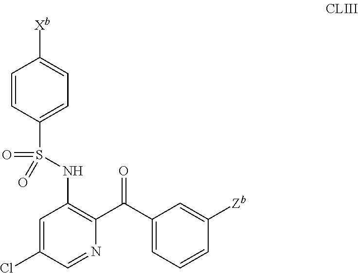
C1=C(Cl)C=NC(C(C2=CC=CC([Zb])=C2)=O)=C1NS(=O)(=O)C1=CC=C([Xb])C=C1
